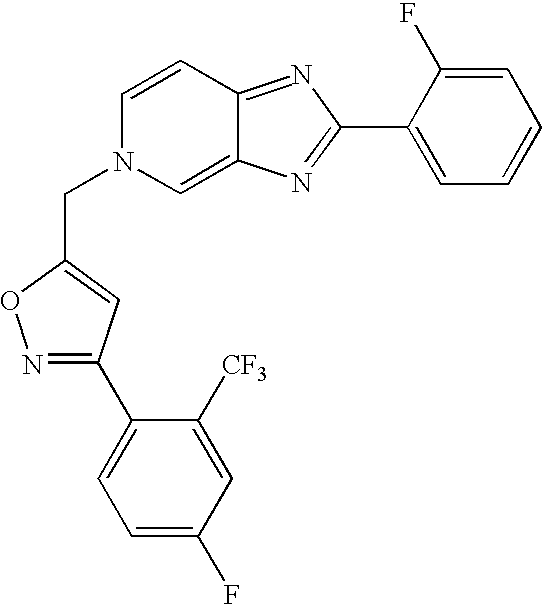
C1=CC2=NC(C3=CC=CC=C3F)=NC2=CN1CC1=CC(C2=CC=C(F)C=C2[CF3])=NO1
